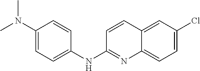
C1(N(C)C)=CC=C(NC2=NC3=CC=C(Cl)C=C3C=C2)C=C1
